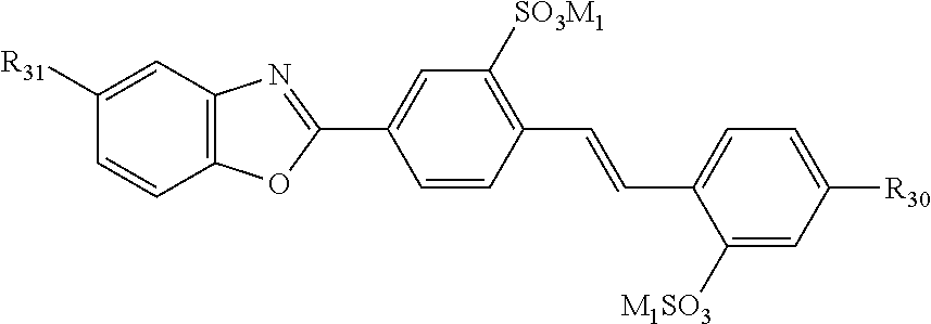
C12=C(OC(C3=CC([SO3M1])=C(C=CC4=CC=C([R30])C=C4[M1SO3])C=C3)=N1)C=CC([R31])=C2
